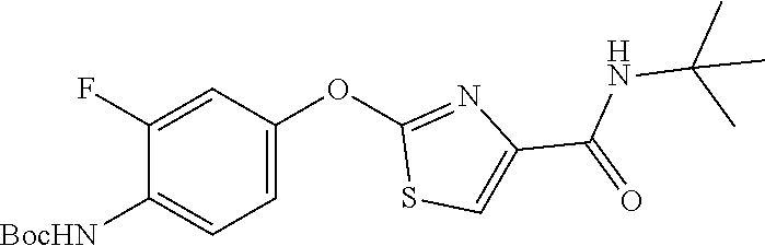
C1(F)=CC(OC2=NC(C(NC(C)(C)C)=O)=CS2)=CC=C1[BocHN]
